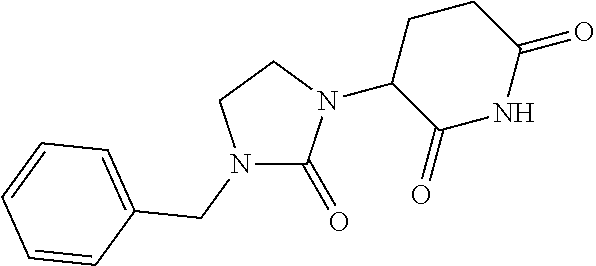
N1(CC2=CC=CC=C2)C(=O)N(C2C(=O)NC(=O)CC2)CC1
